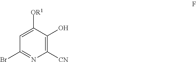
C1([CN])=C(O)C([OR1])=CC(Br)=N1
